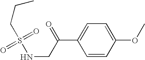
C1=CC(OC)=CC=C1C(=O)CNS(CCC)(=O)=O
